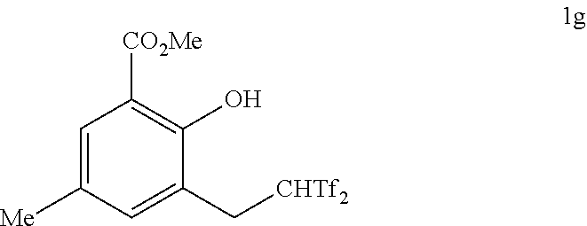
C1=C([Me])C=C(C[CHTf2])C(O)=C1[CO2Me]
